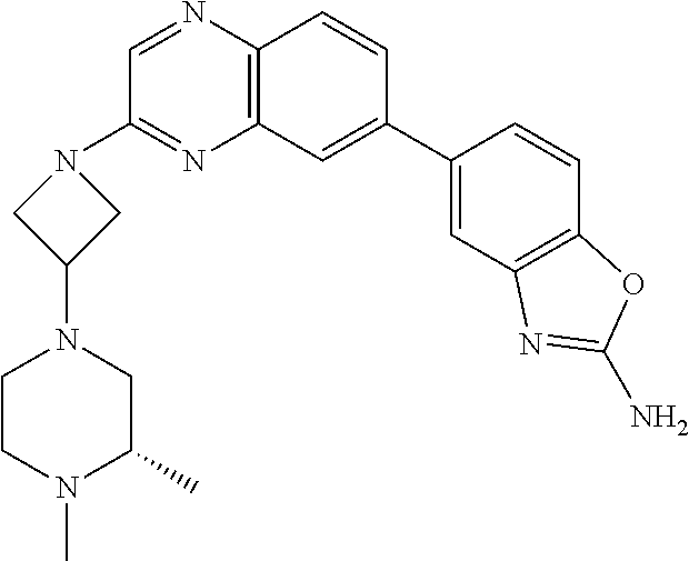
C12=C(C=C(C3=CC4=C(C=C3)OC(N)=N4)C=C1)N=C(N1CC(N3CCN(C)C(C)C3)C1)C=N2
